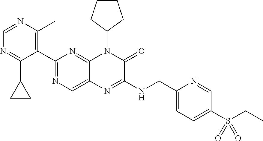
C1=NC(C)=C(C2=NC=C3C(=N2)N(C2CCCC2)C(=O)C(NCC2=CC=C(S(=O)(=O)CC)C=N2)=N3)C(C2CC2)=N1
